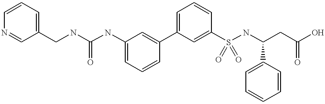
C1=C(NC(NCC2=CC=CN=C2)=O)C=C(C2=CC=CC(S(NC(CC(O)=O)C3=CC=CC=C3)(=O)=O)=C2)C=C1
